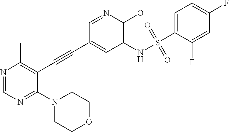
N1=CN=C(N2CCOCC2)C(C#CC2=CC(NS(C3=CC=C(F)C=C3F)(=O)=O)=C(O)N=C2)=C1C
